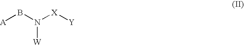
[A]BN([X][Y])[W]
